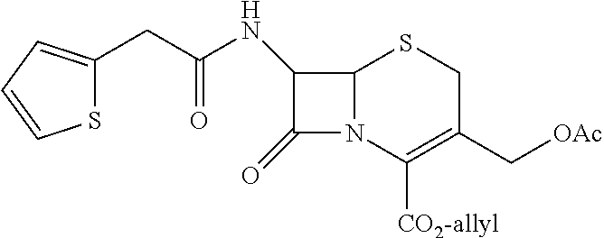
C12C(NC(CC3=CC=CS3)=O)C(=O)N1C([CO2-allyl])=C(C[OAc])CS2
